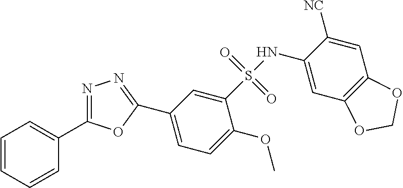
C1=CC=CC(C2=NN=C(C3=CC=C(OC)C(S(NC4=CC5=C(C=C4[NC])OCO5)(=O)=O)=C3)O2)=C1
